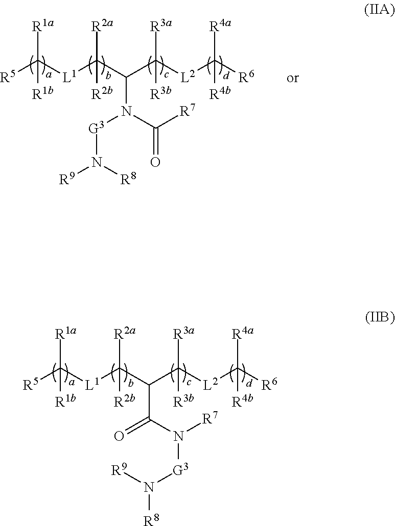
[R5]C([L1]C(C(C([L2]C([R6])([R4a])[R4b])([R3a])[R3b])N([G3]N([R8])[R9])C(=O)[R7])([R2a])[R2b])([R1a])[R1b].[R5]C([L1]C(C(C([L2]C([R6])([R4a])[R4b])([R3a])[R3b])C(=O)N([R7])[G3]N([R9])[R8])([R2a])[R2b])([R1a])[R1b]
